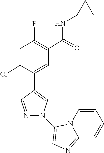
N12C(=NC=C1N1C=C(C3=CC(C(NC4CC4)=O)=C(F)C=C3Cl)C=N1)C=CC=C2
